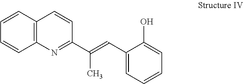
C12=C(C=CC=C1)C=CC(C(=CC1=CC=CC=C1O)C)=N2
